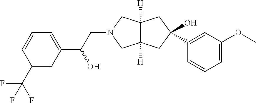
C1(C(F)(F)F)=CC(C(CN2CC3([H])C([H])(C2)CC(O)(C2=CC(OC)=CC=C2)C3)O)=CC=C1
